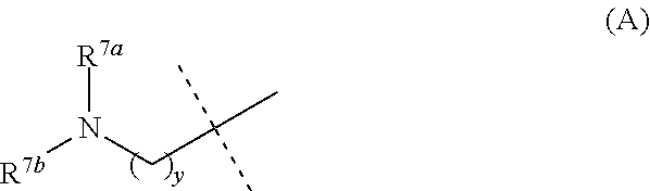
[R7b]N(CC(C)(C)C)[R7a]
